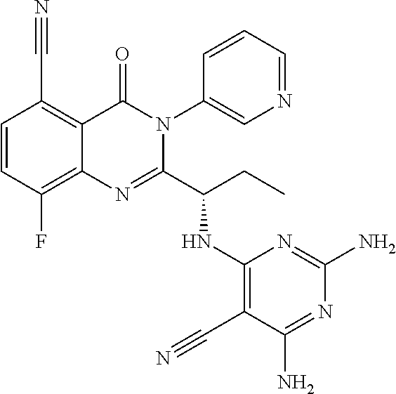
C1=CC(F)=C2C(=C1C#N)C(=O)N(C1=CN=CC=C1)C(C(CC)NC1=C(C#N)C(N)=NC(N)=N1)=N2
